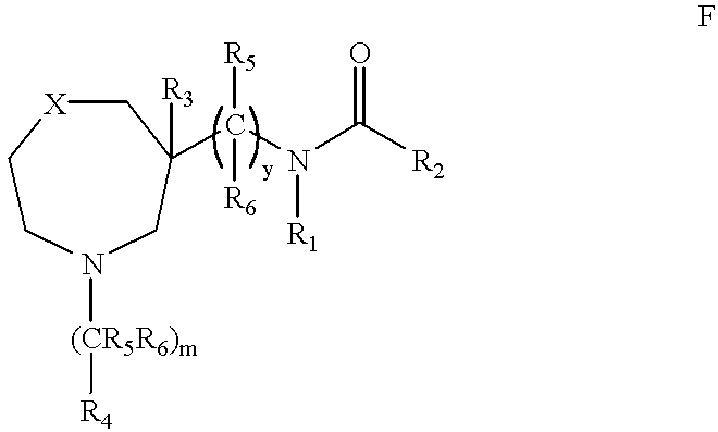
C(N(C([R2])=O)[R1])([R5])([R6])C1([R3])C[X]CCN([(CR5R6)m][R4])C1
